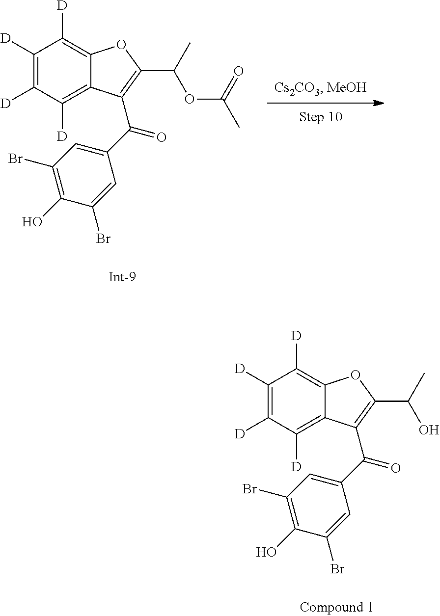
C1([D])=C([D])C([D])=C2C(=C1[D])OC(C(C)OC(C)=O)=C2C(C1=CC(Br)=C(O)C(Br)=C1)=O.C1([D])=C([D])C([D])=C2C(=C1[D])OC(C(C)O)=C2C(C1=CC(Br)=C(O)C(Br)=C1)=O
